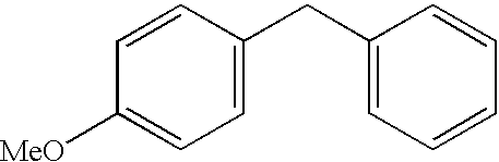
C1=CC(CC2=CC=CC=C2)=CC=C1[MeO]
